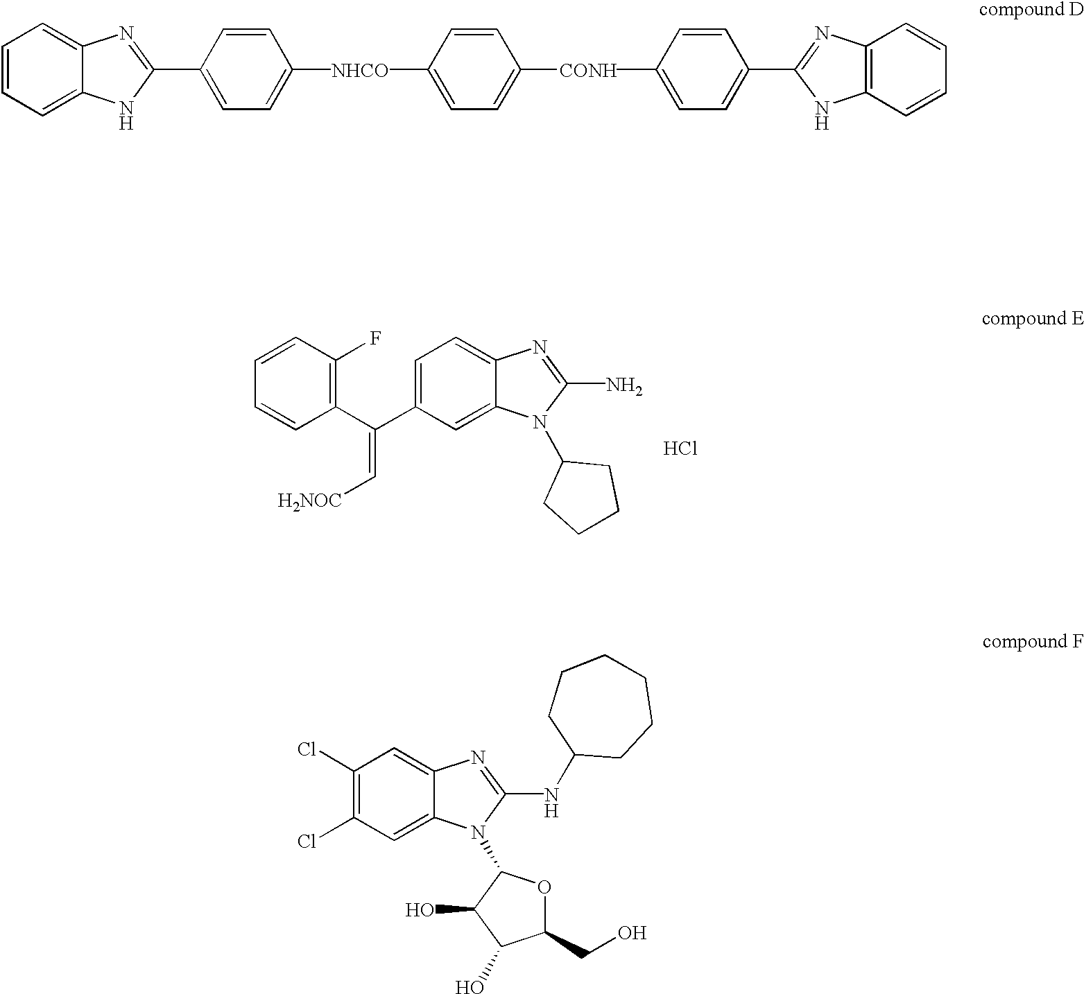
C1=CC(F)=C(C(C2=CC=C3C(=C2)N(C2CCCC2)C(N)=N3)=C[H2NOC])C=C1.Cl.C1=CC=C2C(=C1)N=C(C1=CC=C([NHCO]C3=CC=C([CONH]C4=CC=C(C5=NC6=C(N5)C=CC=C6)C=C4)C=C3)C=C1)N2.C1(Cl)=C(Cl)C=C2C(=C1)N=C(NC1CCCCCC1)N2C1OC(CO)C(O)C1O
